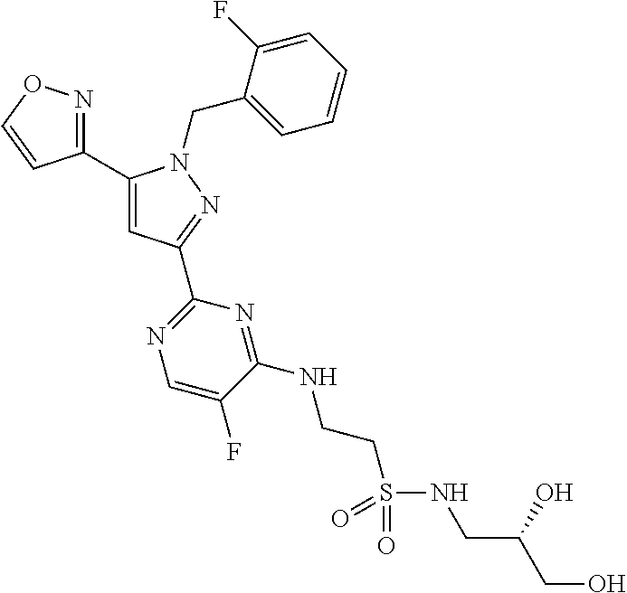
C1(C2=NOC=C2)=CC(C2=NC=C(F)C(NCCS(NCC(CO)O)(=O)=O)=N2)=NN1CC1=CC=CC=C1F
